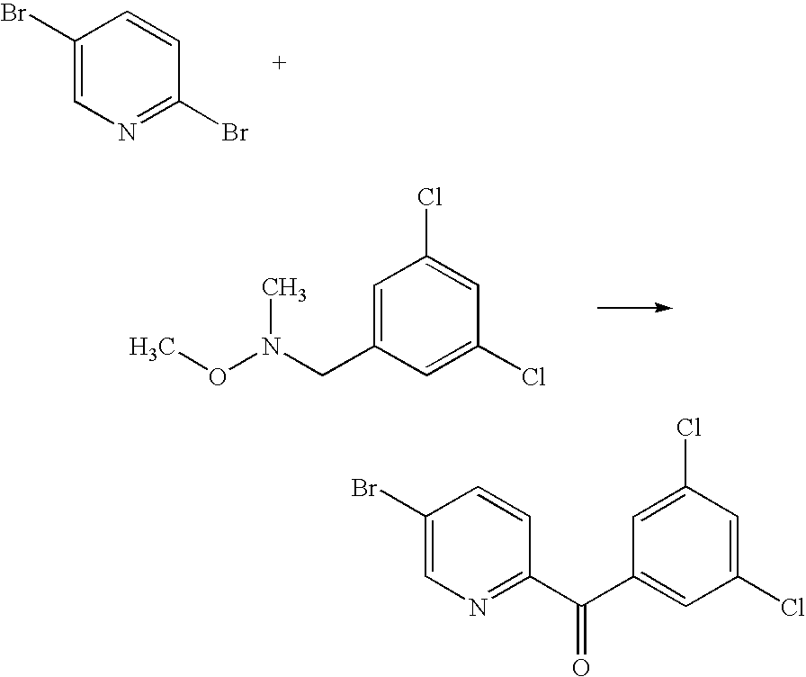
C1(Br)=CN=C(Br)C=C1.CON(CC1=CC(Cl)=CC(Cl)=C1)C.C1(Br)=CN=C(C(C2=CC(Cl)=CC(Cl)=C2)=O)C=C1
